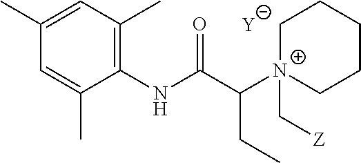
[Y].C1=C(C)C(NC(C([N+]2(C[Z])CCCCC2)CC)=O)=C(C)C=C1C
